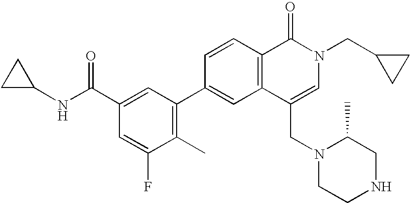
C1C(NC(C2=CC(C3=CC4=C(C=C3)C(=O)N(CC3CC3)C=C4CN3CCNCC3C)=C(C)C(F)=C2)=O)C1
